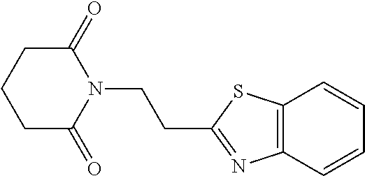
C12=C(N=C(CCN3C(=O)CCCC3=O)S1)C=CC=C2
